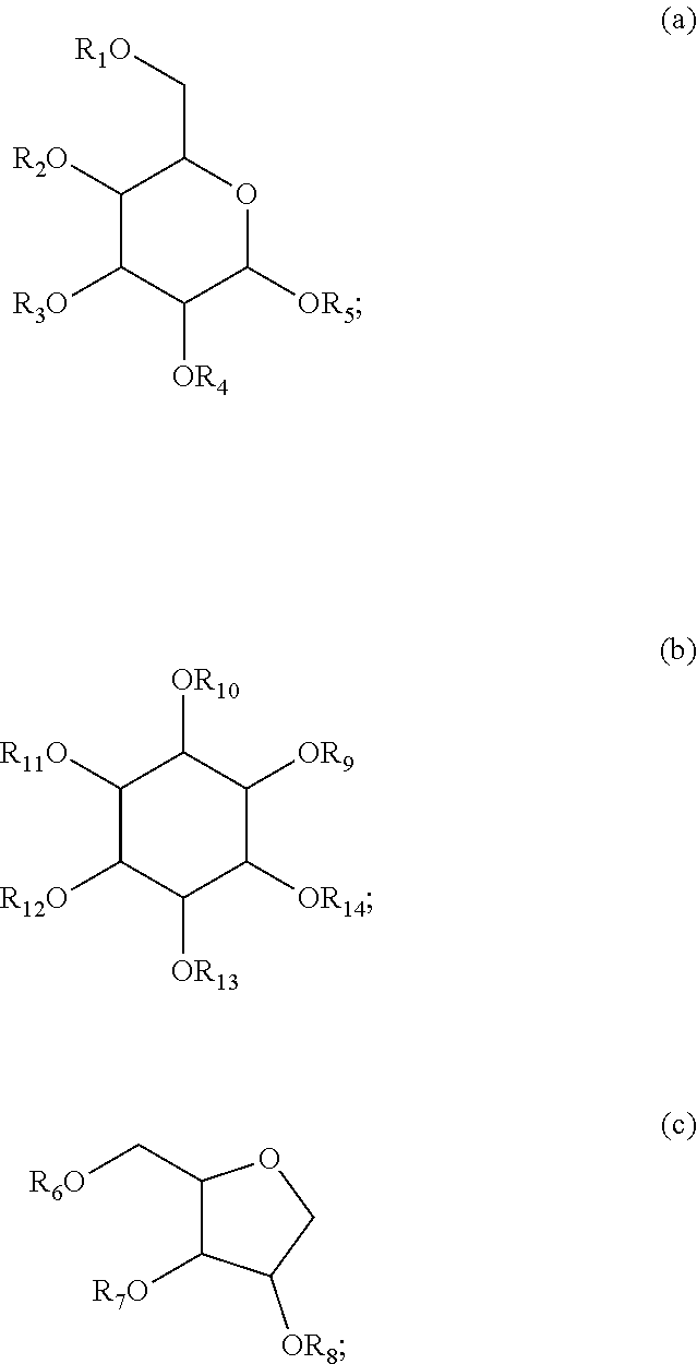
[R2O]C1C(C[R1O])OC([OR5])C([OR4])C1[R3O].[R11O]C1C([OR10])C([OR9])C([OR14])C([OR13])C1[R12O].C1(C[R6O])C([R7O])C([OR8])CO1
